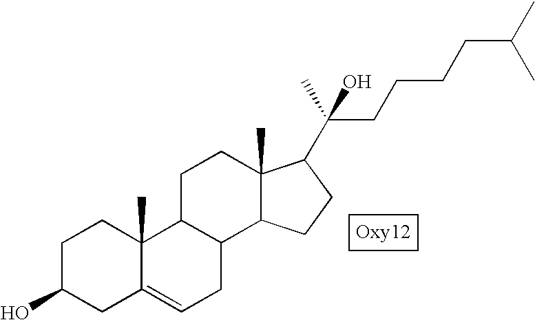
C1C(O)CC2=CCC3C(C2(C)C1)CCC1(C)C3CCC1C(C)(CCCCC(C)C)O
